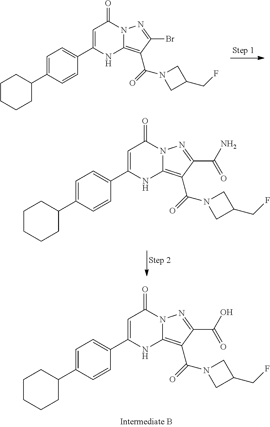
C1=C(C2=CC=C(C3CCCCC3)C=C2)NC2=C(C(=O)N3CC(CF)C3)C(C(O)=O)=NN2C1=O.C1=C(C2=CC=C(C3CCCCC3)C=C2)NC2=C(C(=O)N3CC(CF)C3)C(Br)=NN2C1=O.C1=C(C2=CC=C(C3CCCCC3)C=C2)NC2=C(C(=O)N3CC(CF)C3)C(C(N)=O)=NN2C1=O
